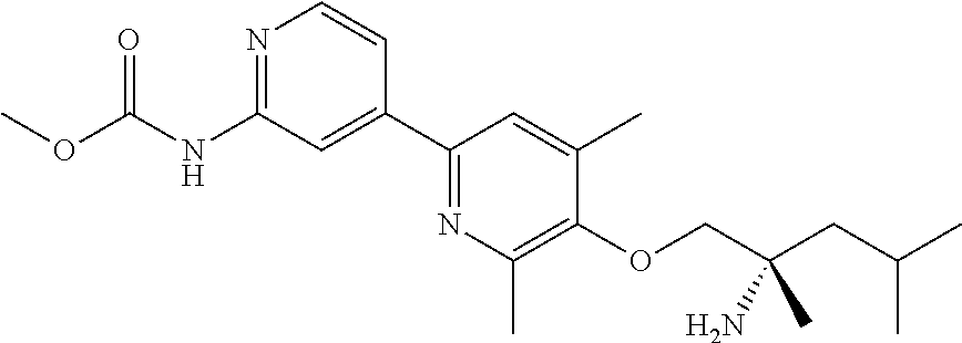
N1=C(NC(OC)=O)C=C(C2=NC(C)=C(OCC(CC(C)C)(N)C)C(C)=C2)C=C1
